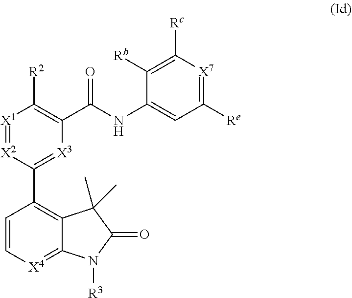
C1=C[X4]=C2C(=C1C1=[X3]C(C(NC3=CC([Re])=[X7]C([Rc])=C3[Rb])=O)=C([R2])[X1]=[X2]1)C(C)(C)C(=O)N2[R3]
